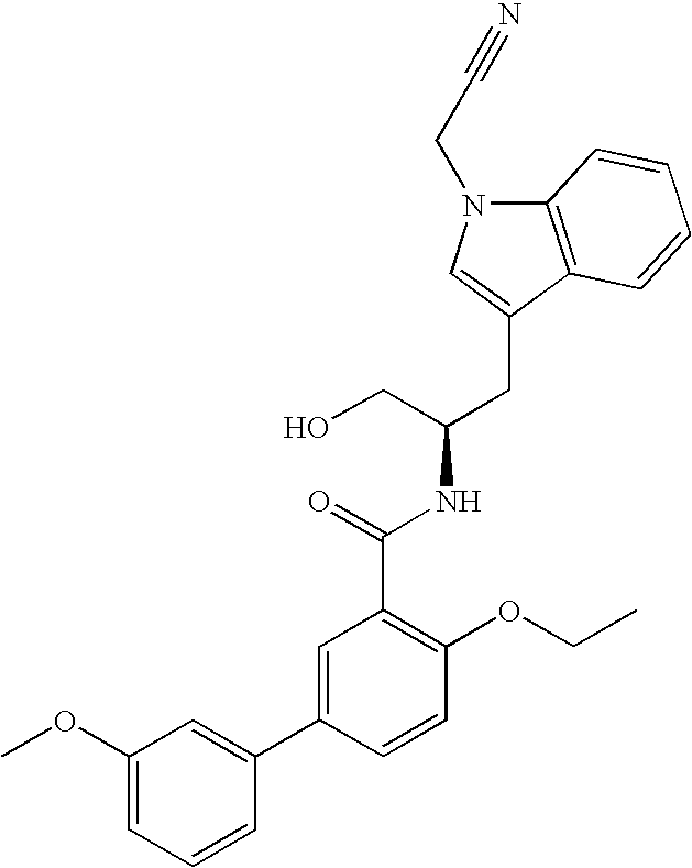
C12=C(C(CC(CO)NC(=O)C3=C(OCC)C=CC(C4=CC(OC)=CC=C4)=C3)=CN1CC#N)C=CC=C2
